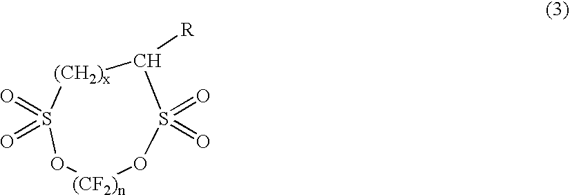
C1([R])[(CH2)x]S(=O)(=O)O[(CF2)n]OS1(=O)=O
